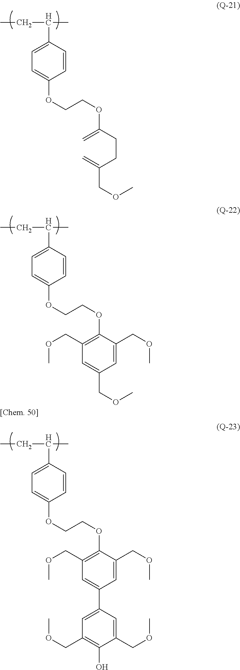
C1=CC(C(C)CC)=CC=C1OCCOC(=C)CCC(=C)COC.C1=CC(C(C)CC)=CC=C1OCCOC1=C(COC)C=C(COC)C=C1COC.C1=CC(C(C)CC)=CC=C1OCCOC1=C(COC)C=C(C2=CC(COC)=C(O)C(COC)=C2)C=C1COC
